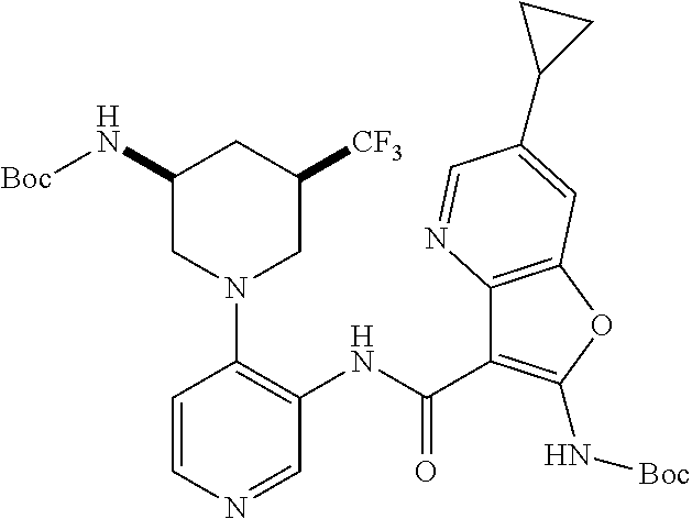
C1(N[Boc])CN(C2=C(NC(C3=C(N[Boc])OC4=C3N=CC(C3CC3)=C4)=O)C=NC=C2)CC([CF3])C1
